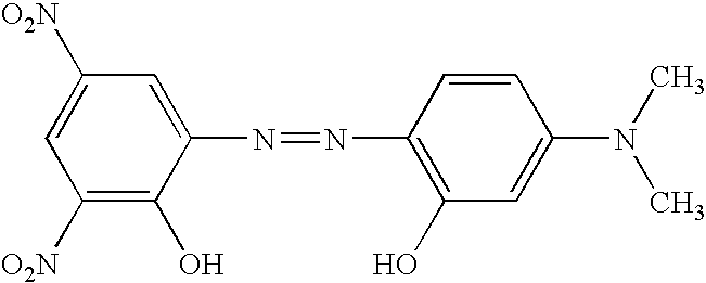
C1([O2N])=C(O)C(N=NC2=C(O)C=C(N(C)C)C=C2)=CC([O2N])=C1
